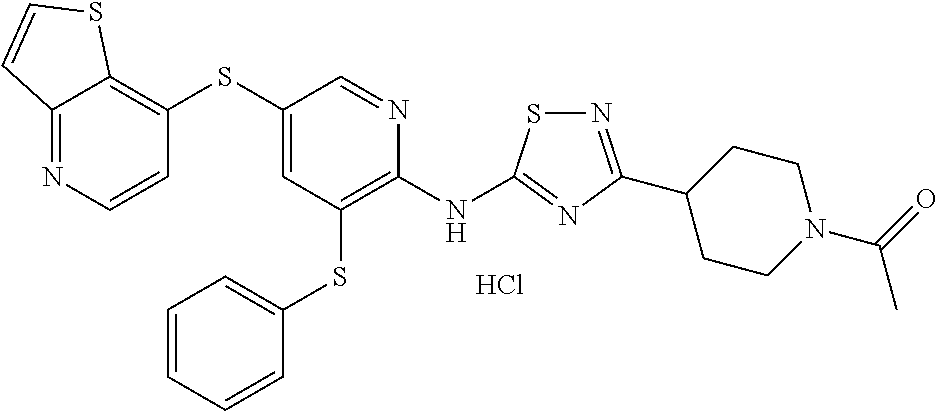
S(C1=CC(SC2=CC=CC=C2)=C(NC2=NC(C3CCN(C(C)=O)CC3)=NS2)N=C1)C1=C2C(=NC=C1)C=CS2.Cl
